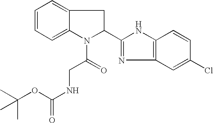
C1=CC=C2C(=C1)CC(C1=NC3=C(N1)C=CC(Cl)=C3)N2C(=O)CNC(=O)OC(C)(C)C
